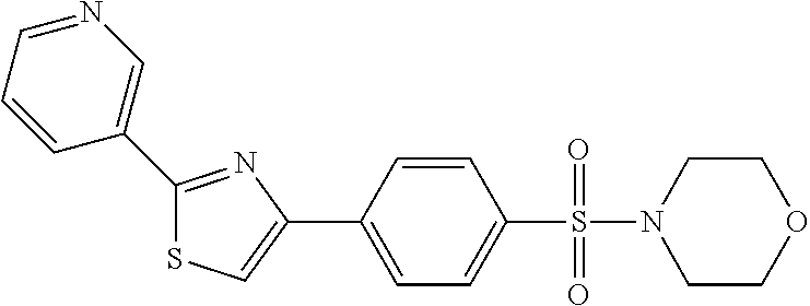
C1(C2=CN=CC=C2)=NC(C2=CC=C(S(=O)(=O)N3CCOCC3)C=C2)=CS1
